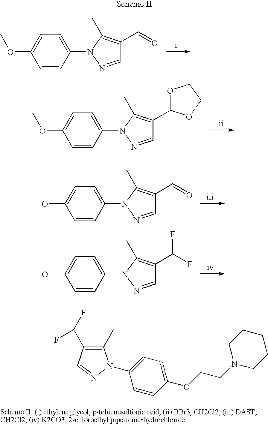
C1=CC(N2N=CC(C=O)=C2C)=CC=C1OC.C1=CC(N2N=CC(C3OCCO3)=C2C)=CC=C1OC.C1=CC(N2N=CC(C=O)=C2C)=CC=C1O.C1=CC(N2N=CC(C(F)F)=C2C)=CC=C1O.C1(C)=C(C(F)F)C=NN1C1=CC=C(OCCN2CCCCC2)C=C1
